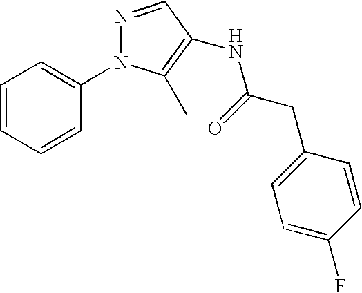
C1=CC=CC(N2N=CC(NC(CC3=CC=C(F)C=C3)=O)=C2C)=C1
